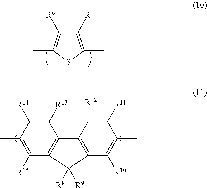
C1([R13])=C([R14])C(C)=C([R15])C2=C1C1=C(C([R10])=C(C)C([R11])=C1[R12])C2([R8])[R9].C1([R7])=C(C)SC(C)=C1[R6]
